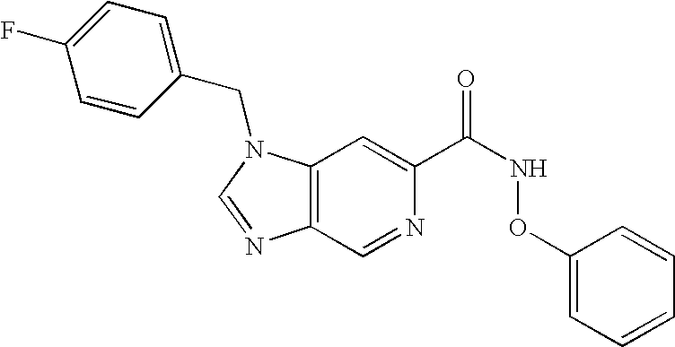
C12=C(N(CC3=CC=C(F)C=C3)C=N1)C=C(C(NOC1=CC=CC=C1)=O)N=C2
